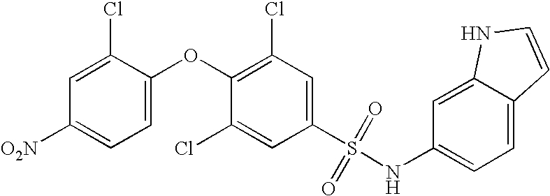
[O2N]C1=CC=C(OC2=C(Cl)C=C(S(=O)(=O)NC3=CC=C4C(=C3)NC=C4)C=C2Cl)C(Cl)=C1
